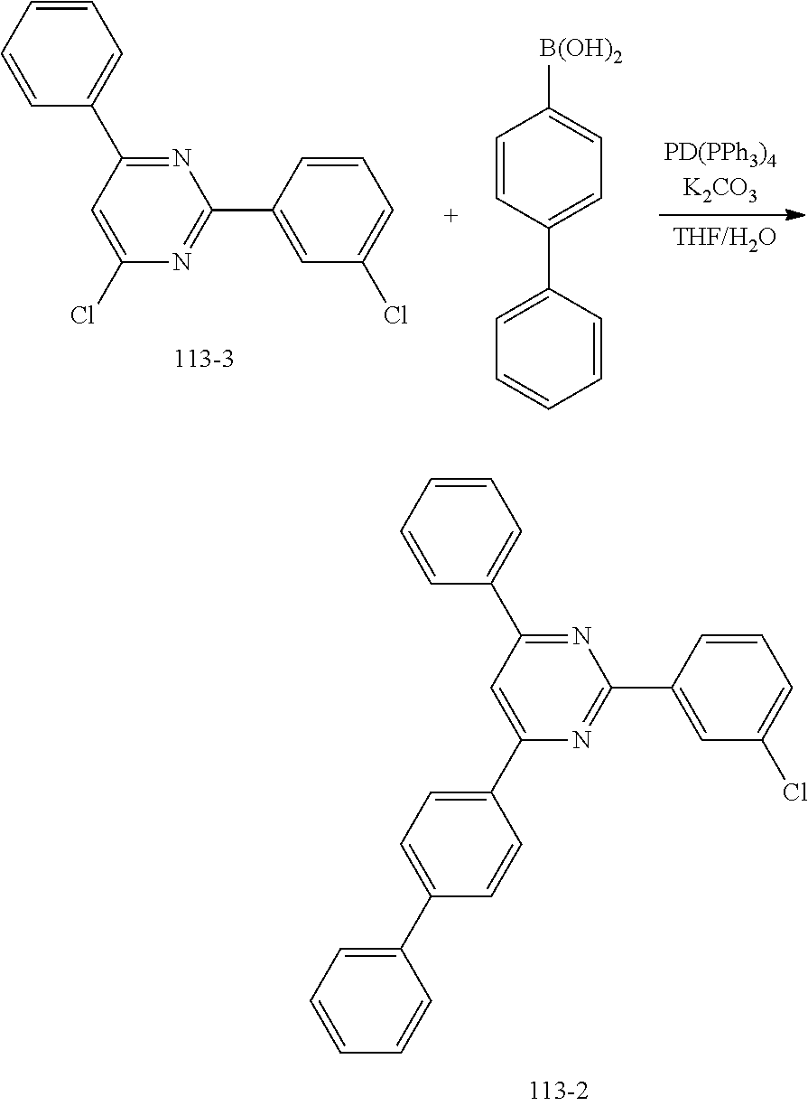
C1=CC=CC(C2=NC(C3=CC(Cl)=CC=C3)=NC(Cl)=C2)=C1.C1=CC(C2=CC=CC=C2)=CC=C1[B(OH)2].C1=CC=CC(C2=NC(C3=CC(Cl)=CC=C3)=NC(C3=CC=C(C4=CC=CC=C4)C=C3)=C2)=C1
